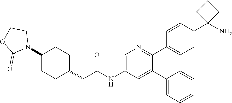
N1(C2CCC(CC(NC3=CN=C(C4=CC=C(C5(N)CCC5)C=C4)C(C4=CC=CC=C4)=C3)=O)CC2)CCOC1=O
